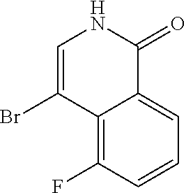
C12=C(F)C=CC=C1C(=O)NC=C2Br
